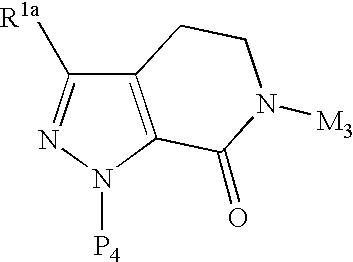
C12=C(N([P4])N=C1[R1a])C(=O)N([M3])CC2
